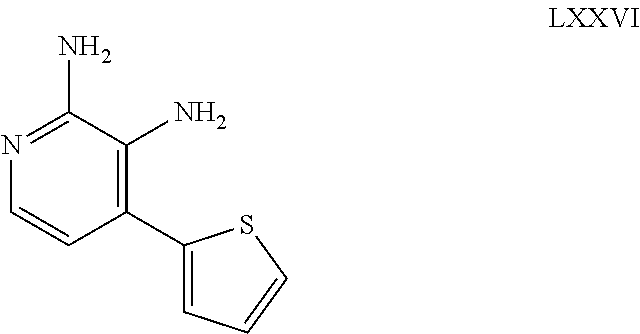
C1=CC(C2=CC=CS2)=C(N)C(N)=N1
